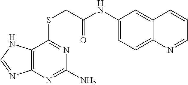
C12=C(N=C(N)N=C1SCC(NC1=CC=C3C(=C1)C=CC=N3)=O)N=CN2
